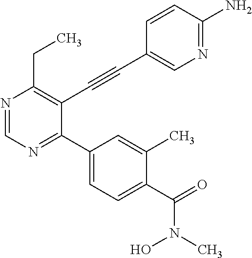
N1=CN=C(C2=CC=C(C(=O)N(O)C)C(C)=C2)C(C#CC2=CN=C(N)C=C2)=C1CC
